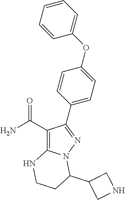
C1(C(N)=O)=C2N(N=C1C1=CC=C(OC3=CC=CC=C3)C=C1)C(C1CNC1)CCN2
